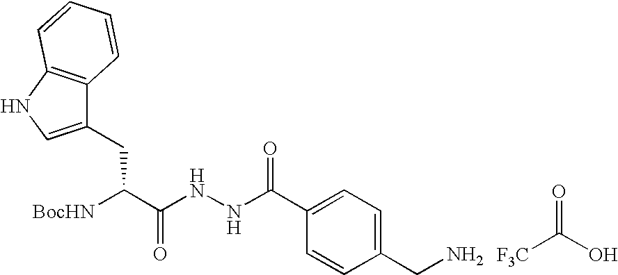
C(=O)(O)[F3C].[BocHN]C(C(NNC(C1=CC=C(CN)C=C1)=O)=O)CC1=CNC2=C1C=CC=C2
